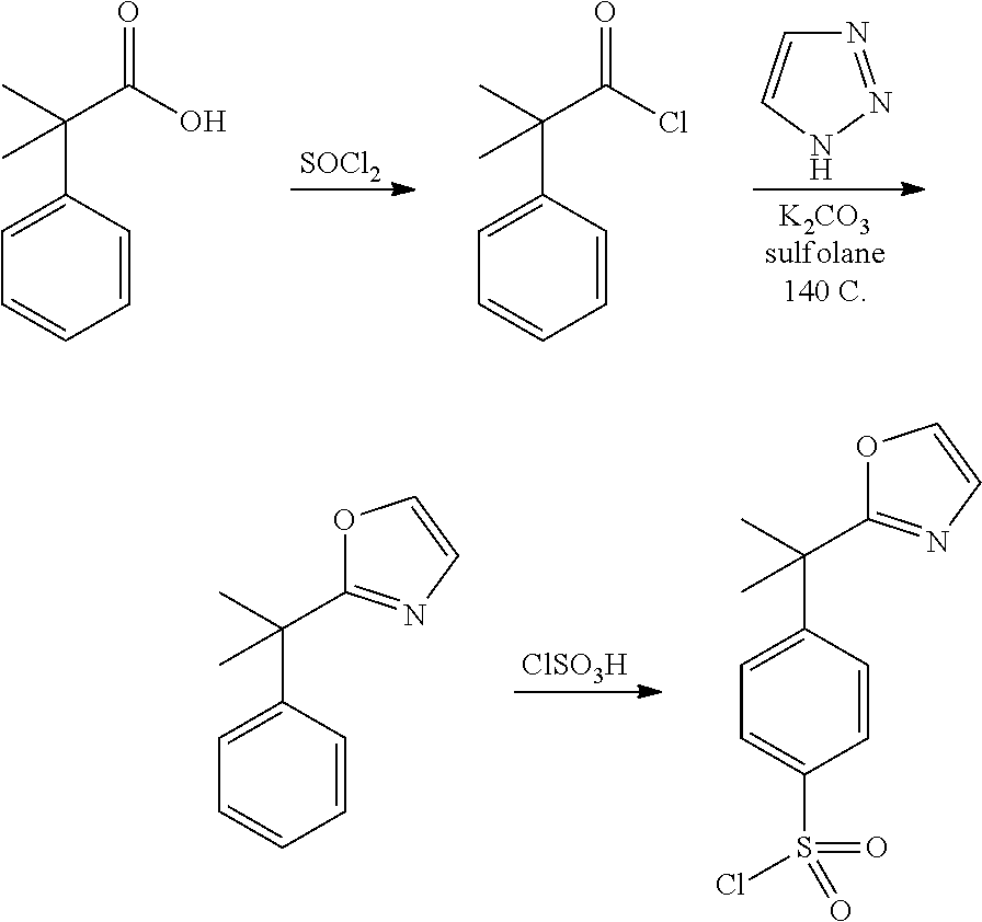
[SOCl2].N1=NNC=C1.C1=C(C(C)(C(O)=O)C)C=CC=C1.C1=C(C(C)(C(Cl)=O)C)C=CC=C1.[ClSO3H].C1=C(C(C)(C)C2=NC=CO2)C=CC=C1.C1=C(C(C)(C)C2=NC=CO2)C=CC(S(=O)(Cl)=O)=C1
